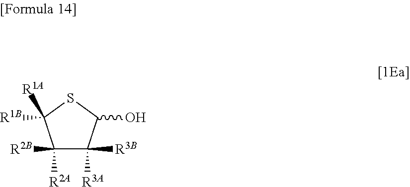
C1([R2B])([R2A])C([R3B])([R3A])C(O)SC1([R1A])[R1B]
